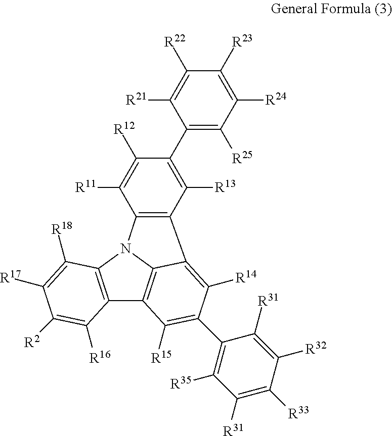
C12=C(N3C4=C1C([R15])=C(C1=C([R35])C([R31])=C([R33])C([R32])=C1[R31])C([R14])=C4C1=C3C([R11])=C([R12])C(C3=C([R25])C([R24])=C([R23])C([R22])=C3[R21])=C1[R13])C([R18])=C([R17])C([R2])=C2[R16]
